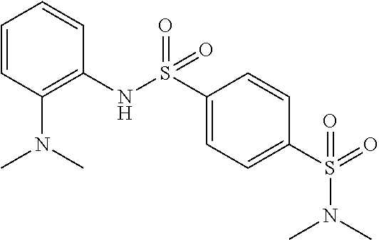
S(C1=CC=C(S(=O)(NC2=C(N(C)C)C=CC=C2)=O)C=C1)(N(C)C)(=O)=O
